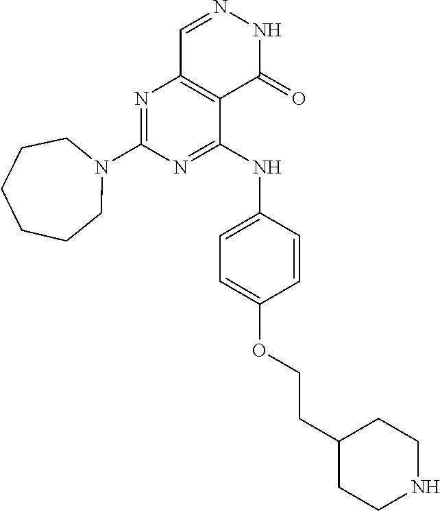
N1=C(N2CCCCCC2)N=C(NC2=CC=C(OCCC3CCNCC3)C=C2)C2=C1C=NNC2=O
